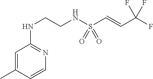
C1=C(C)C=CN=C1NCCNS(C=CC(F)(F)F)(=O)=O
